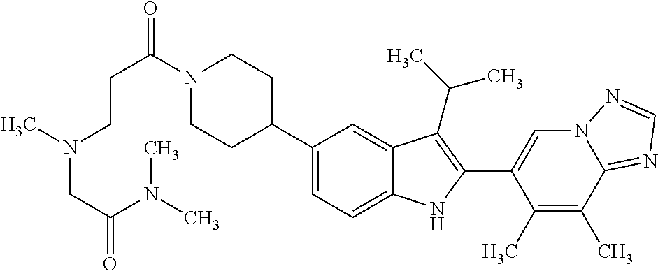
C(C(=O)N1CCC(C2=CC=C3C(=C2)C(C(C)C)=C(C2=CN4C(=NC=N4)C(C)=C2C)N3)CC1)CN(CC(N(C)C)=O)C
